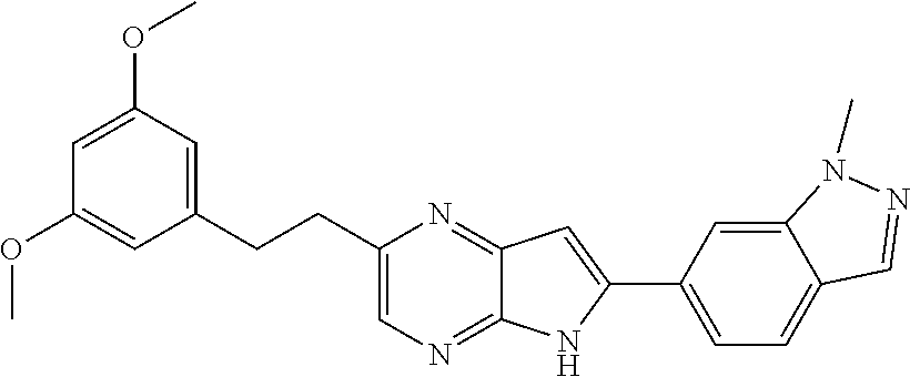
C1=C(OC)C=C(CCC2=CN=C3C(=N2)C=C(C2=CC=C4C(=C2)N(C)N=C4)N3)C=C1OC
